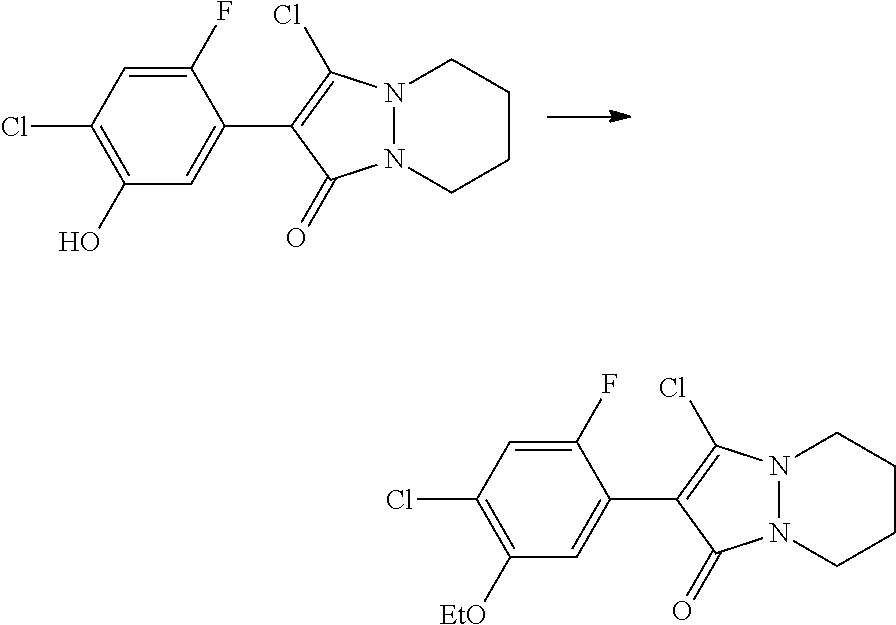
C1(O)=C(Cl)C=C(F)C(C2=C(Cl)N3N(C2=O)CCCC3)=C1.C1([EtO])=C(Cl)C=C(F)C(C2=C(Cl)N3N(C2=O)CCCC3)=C1
